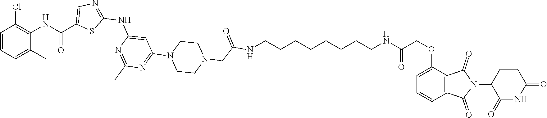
C1(OCC(NCCCCCCCCNC(CN2CCN(C3=NC(C)=NC(NC4=NC=C(C(NC5=C(Cl)C=CC=C5C)=O)S4)=C3)CC2)=O)=O)=CC=CC2=C1C(=O)N(C1C(=O)NC(=O)CC1)C2=O
